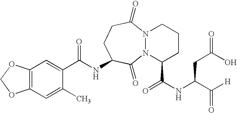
C(NC1CCC(=O)N2N(C1=O)C(C(NC(C([H])=O)CC(O)=O)=O)CCC2)(C1=CC2=C(C=C1C)OCO2)=O
